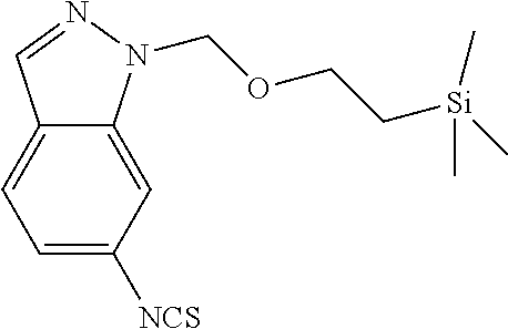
C1=C([NCS])C=C2C(=C1)C=NN2COCC[Si](C)(C)C
